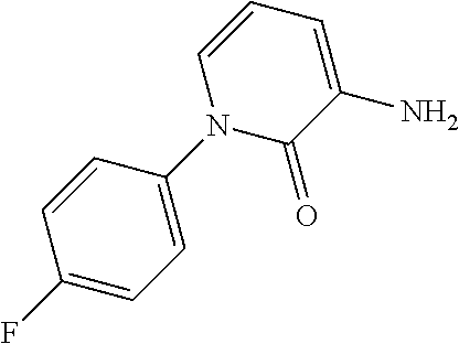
C1(=O)C(N)=CC=CN1C1=CC=C(F)C=C1
